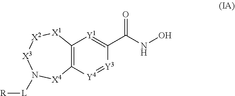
[X1]1[X2][X3]N([L][R])[X4]C2=C1[Y1]=C(C(NO)=O)[Y3]=[Y4]2
